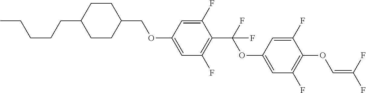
C1CC(COC2=CC(F)=C(C(F)(OC3=CC(F)=C(OC=C(F)F)C(F)=C3)F)C(F)=C2)CCC1CCCCC
